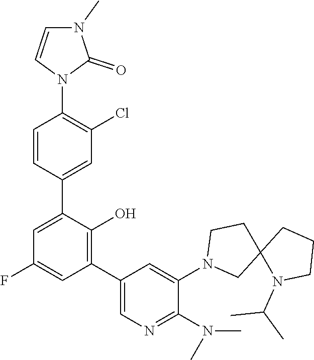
N1(C2=CC(C3=C(O)C(C4=CC(Cl)=C(N5C=CN(C)C5=O)C=C4)=CC(F)=C3)=CN=C2N(C)C)CC2(CC1)N(C(C)C)CCC2
